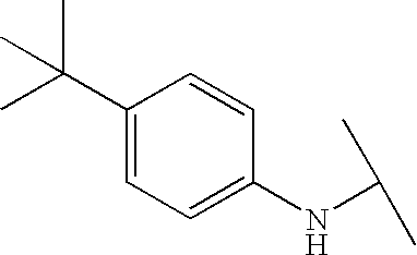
C1(C(C)(C)C)=CC=C(NC(C)C)C=C1
